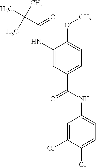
C(NC1=CC(C(NC2=CC=C(Cl)C(Cl)=C2)=O)=CC=C1OC)(=O)C(C)(C)C
